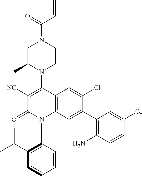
C1C(C)N(C2=C([NC])C(=O)N(C3=C(C(C)C)C=CC=C3)C3=C2C=C(Cl)C(C2=C(N)C=CC(Cl)=C2)=C3)CCN1C(=O)C=C
